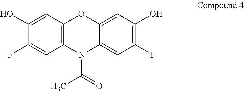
C1(O)=CC2=C(C=C1F)N(C(=O)C)C1=CC(F)=C(O)C=C1O2
